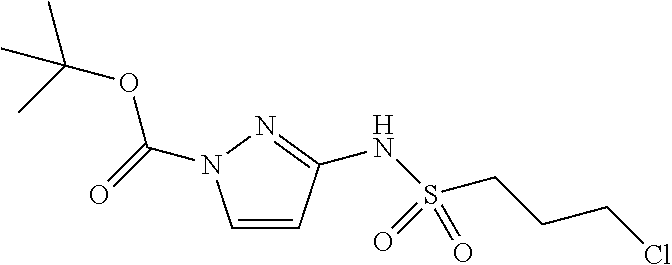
C1=CC(NS(CCCCl)(=O)=O)=NN1C(OC(C)(C)C)=O
